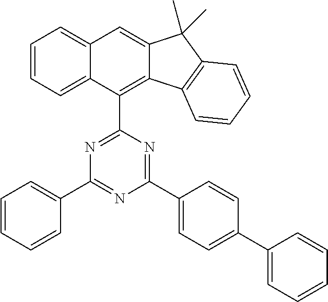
C1=CC=C2C(=C1)C=C1C(=C2C2=NC(C3=CC=CC=C3)=NC(C3=CC=C(C4=CC=CC=C4)C=C3)=N2)C2=C(C1(C)C)C=CC=C2
